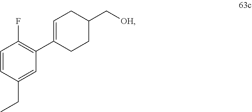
C1=CC(CC)=CC(C2=CCC(C[OH])CC2)=C1F
